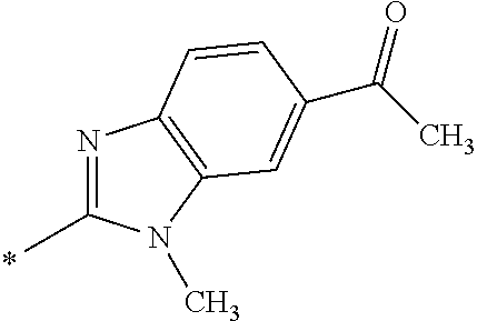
N1=C(C)N(C)C2=C1C=CC(C(C)=O)=C2
